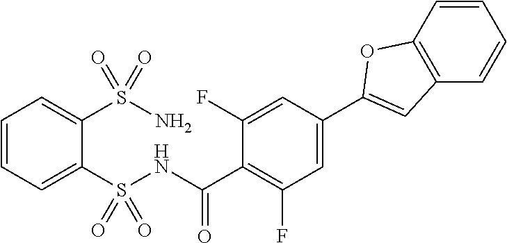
C1=CC=C(S(NC(C2=C(F)C=C(C3=CC4=C(C=CC=C4)O3)C=C2F)=O)(=O)=O)C(S(N)(=O)=O)=C1
